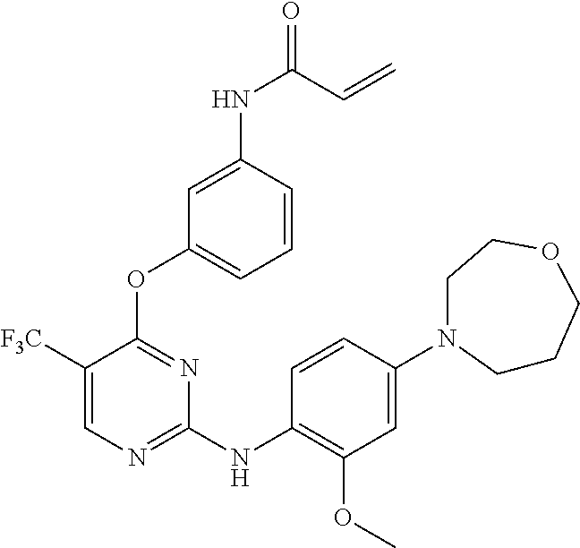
C1(N2CCCOCC2)=CC(OC)=C(NC2=NC=C([F3C])C(OC3=CC=CC(NC(=O)C=C)=C3)=N2)C=C1
